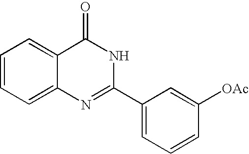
C12=CC=CC=C1C(=O)NC(C1=CC=CC([OAc])=C1)=N2
